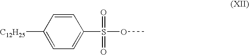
[C12H25]C1=CC=C(S(OC)(=O)=O)C=C1
